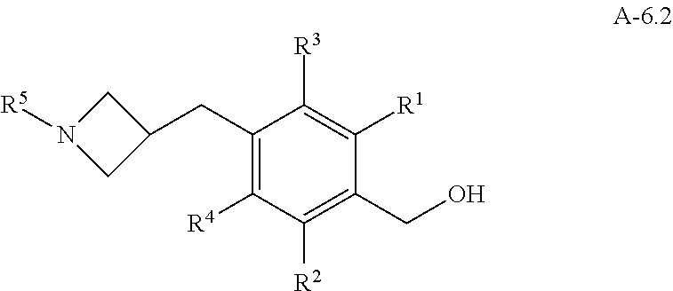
C1(CC2CN([R5])C2)=C([R4])C([R2])=C(CO)C([R1])=C1[R3]
